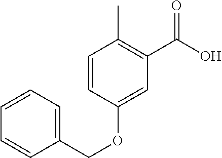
C1=CC=C(COC2=CC(C(O)=O)=C(C)C=C2)C=C1
